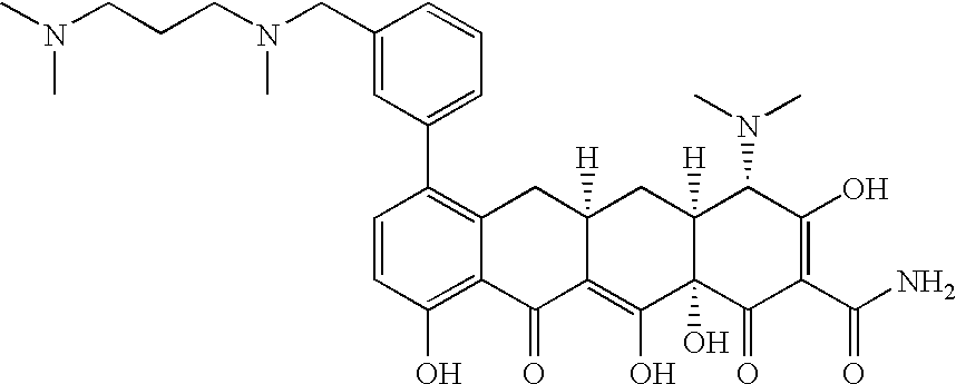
C1=CC(O)=C2C(=C1C1=CC=CC(CN(CCCN(C)C)C)=C1)CC1([H])C(=C(O)C3(O)C([H])(C1)C(N(C)C)C(O)=C(C(N)=O)C3=O)C2=O
